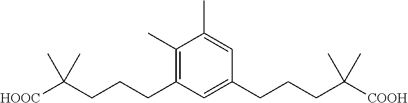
C1(C)=C(CCCC([HOOC])(C)C)C=C(CCCC([COOH])(C)C)C=C1C
